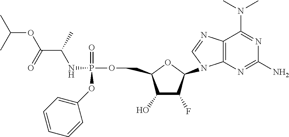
C12=C(N=C(N)N=C1N(C)C)N(C1OC(COP(=O)(NC(C(OC(C)C)=O)C)OC3=CC=CC=C3)C(O)C1F)C=N2
